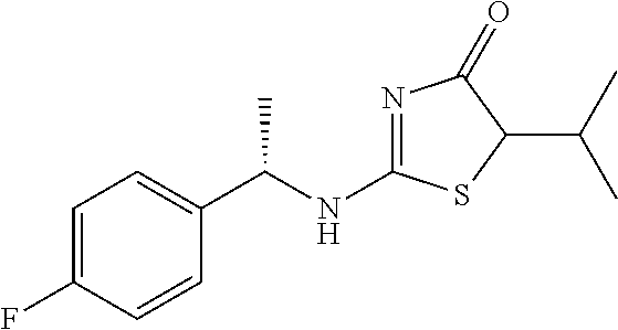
C1=C(F)C=CC(C(NC2=NC(=O)C(C(C)C)S2)C)=C1
